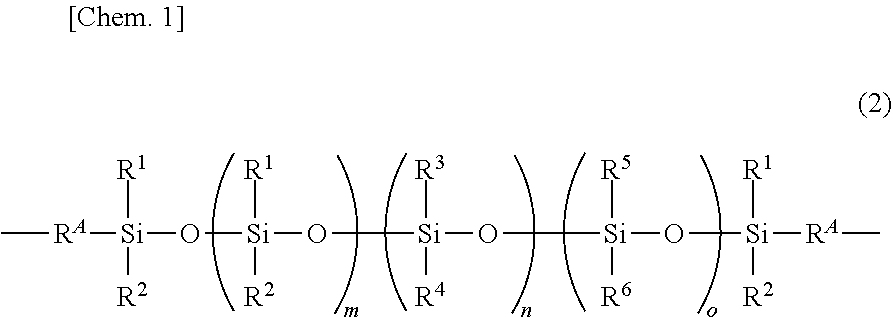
C[RA][Si](O[Si](O[Si](O[Si](O[Si]([RA]C)([R1])[R2])([R5])[R6])([R3])[R4])([R1])[R2])([R1])[R2]
